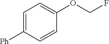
C1=C([Ph])C=CC(OCF)=C1
